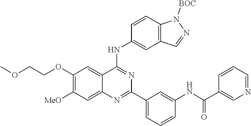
C1(OCCOC)=C([MeO])C=C2C(=C1)C(NC1=CC3=C(C=C1)N([BOC])N=C3)=NC(C1=CC=CC(NC(C3=CN=CC=C3)=O)=C1)=N2
